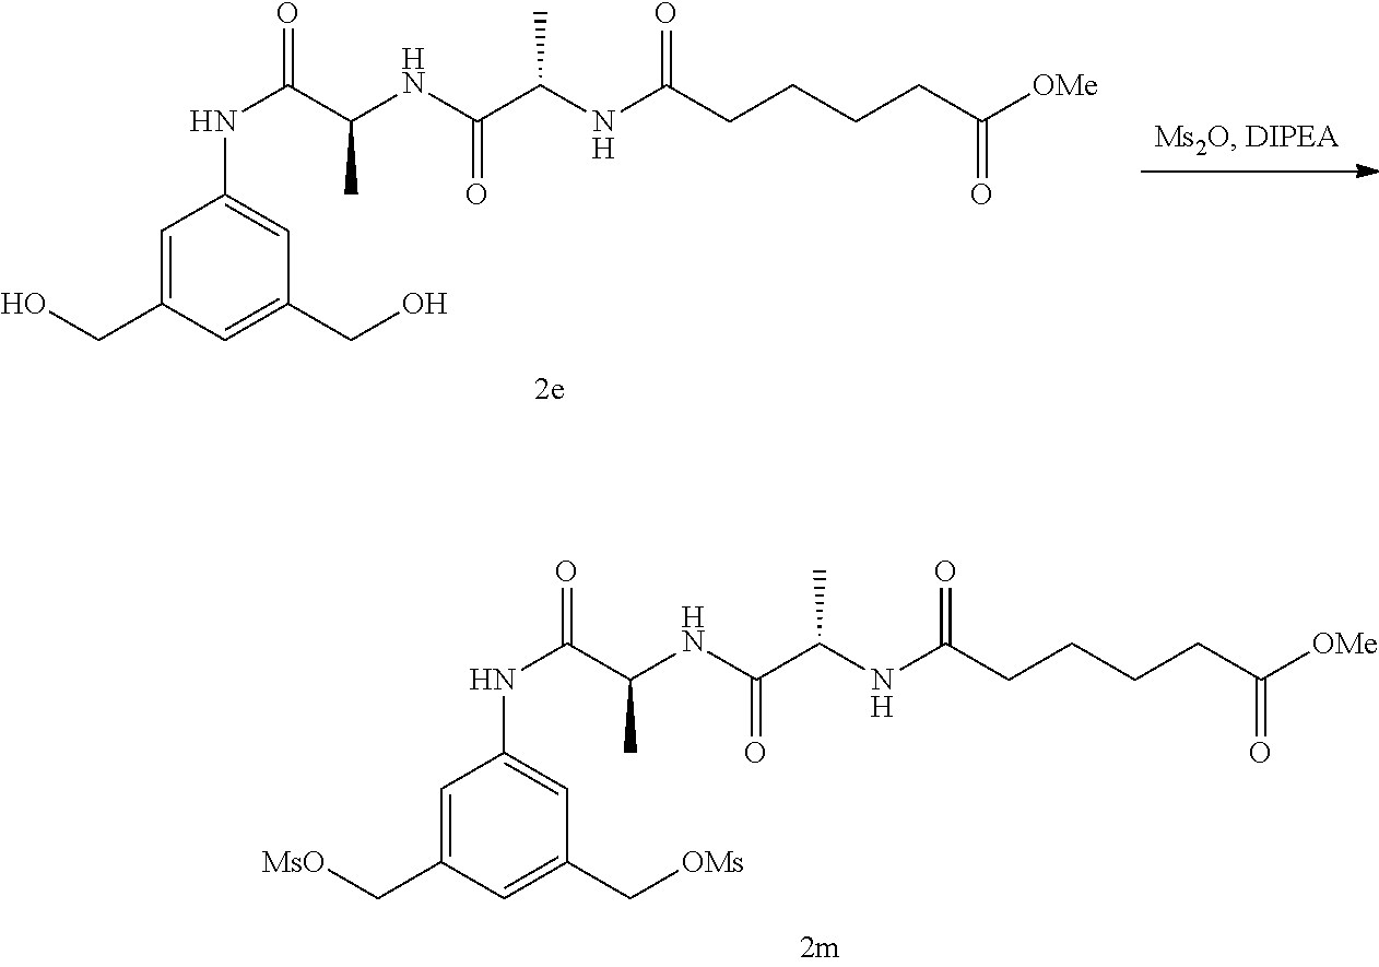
C(C(NC(C(=O)NC1=CC(C[OMs])=CC(C[MsO])=C1)C)=O)(C)NC(CCCCC([OMe])=O)=O.C(C(NC(C(=O)NC1=CC(CO)=CC(CO)=C1)C)=O)(C)NC(CCCCC([OMe])=O)=O
